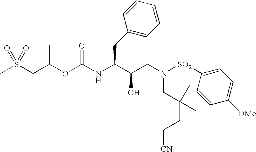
CS(CC(OC(NC(C(CN([SO2]C1=CC=C([OMe])C=C1)CC(C)(CC[CN])C)O)CC1=CC=CC=C1)=O)C)(=O)=O
